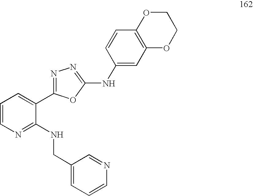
C1=CN=C(NCC2=CC=CN=C2)C(C2=NN=C(NC3=CC4=C(C=C3)OCCO4)O2)=C1
